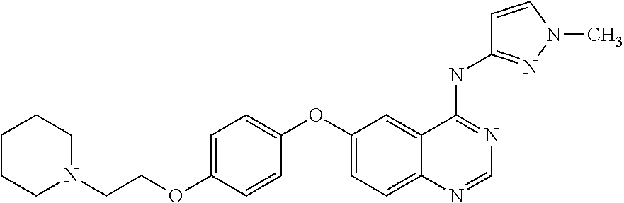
C1=C(OCCN2CCCCC2)C=CC(OC2=CC=C3C(=C2)C(NC2=NN(C)C=C2)=NC=N3)=C1
